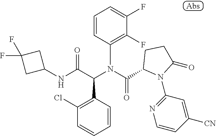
C1=CC(N(C(C2N(C3=NC=CC([CN])=C3)C(=O)CC2)=O)C(C(NC2CC(F)(F)C2)=O)C2=C(Cl)C=CC=C2)=C(F)C(F)=C1
